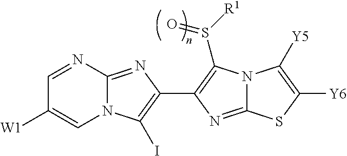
N12C(=NC(C3=C(S([R1])=O)N4C(=N3)SC([Y6])=C4[Y5])=C1I)N=CC([W1])=C2
